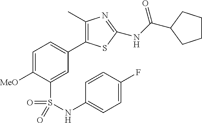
C1=C([MeO])C(S(NC2=CC=C(F)C=C2)(=O)=O)=CC(C2=C(C)N=C(NC(=O)C3CCCC3)S2)=C1
